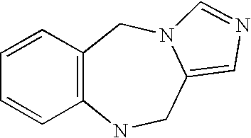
C1=CC2=C(C=C1)NCC1=CN=CN1C2
